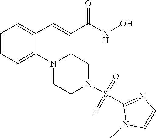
C1=CC=C(N2CCN(S(=O)(=O)C3=NC=CN3C)CC2)C(C=CC(NO)=O)=C1
